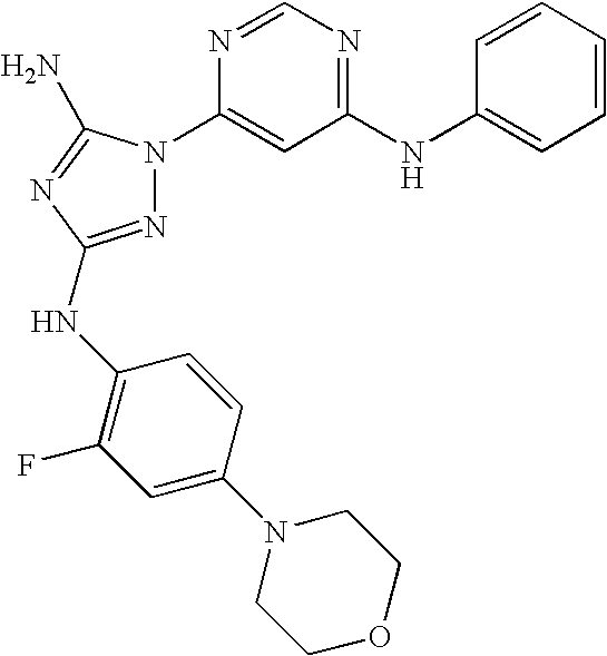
N1=C(NC2=C(F)C=C(N3CCOCC3)C=C2)N=C(N)N1C1=CC(NC2=CC=CC=C2)=NC=N1
